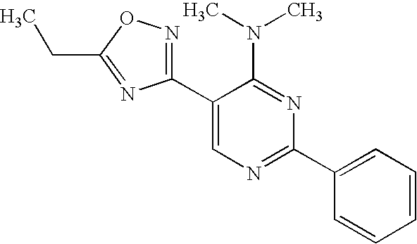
C1(C2=NOC(CC)=N2)=CN=C(C2=CC=CC=C2)N=C1N(C)C
